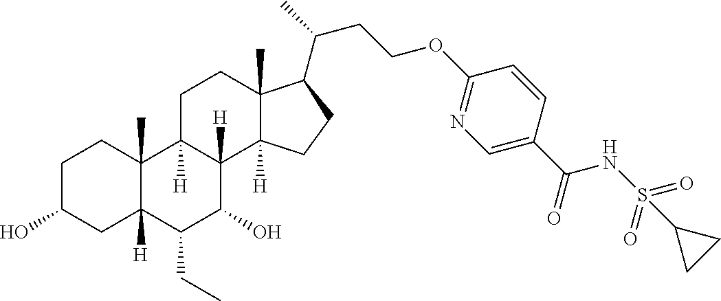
OC1CCC2(C)C([H])(C1)C(CC)C(O)C1([H])C2([H])CCC2(C)C1([H])CCC2C(C)CCOC1=NC=C(C(=O)NS(=O)(=O)C2CC2)C=C1
